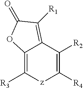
C12=C([R3])[z]C([R4])=C([R2])C1=C([R1])C(=O)O2
